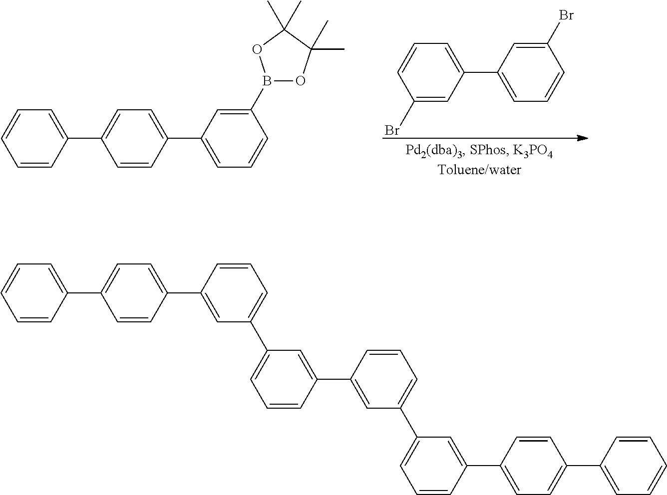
C1(Br)=CC(C2=CC=CC(Br)=C2)=CC=C1.C1=CC=CC(C2=CC=C(C3=CC=CC(B4OC(C)(C)C(C)(C)O4)=C3)C=C2)=C1.C1=CC=CC(C2=CC=C(C3=CC(C4=CC=CC(C5=CC(C6=CC=CC(C7=CC=C(C8=CC=CC=C8)C=C7)=C6)=CC=C5)=C4)=CC=C3)C=C2)=C1
